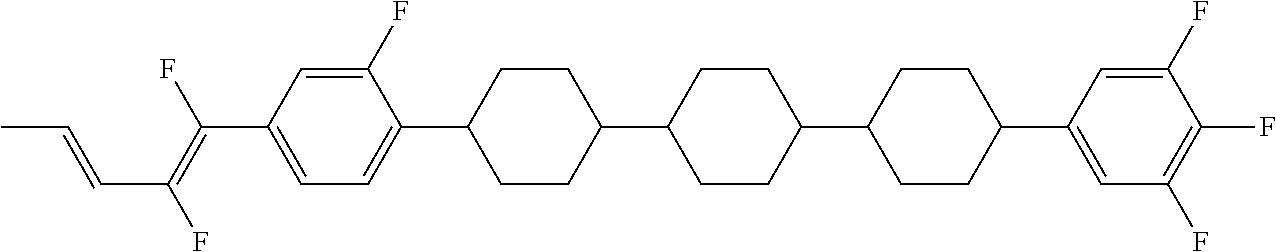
C1(F)=CC(C(=C(F)C=CC)F)=CC=C1C1CCC(C2CCC(C3CCC(C4=CC(F)=C(F)C(F)=C4)CC3)CC2)CC1
